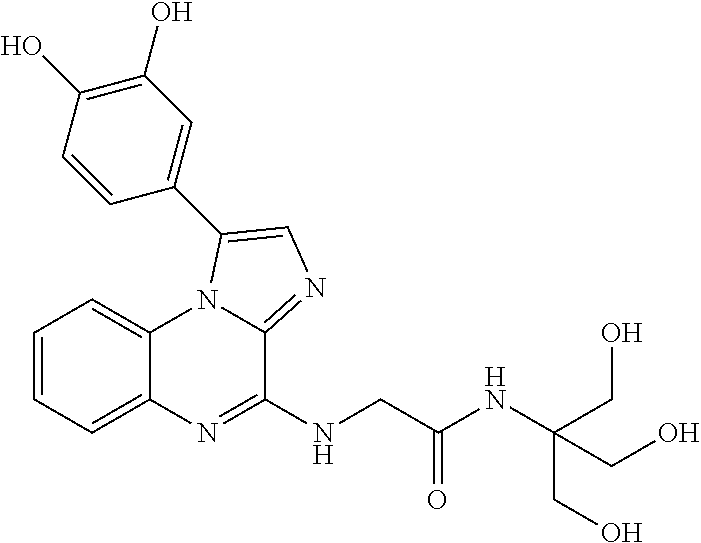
C1=CC=C2C(=C1)N1C(=NC=C1C1=CC(O)=C(O)C=C1)C(NCC(NC(CO)(CO)CO)=O)=N2
